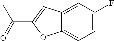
C1=C(F)C=C2C(=C1)OC(C(=O)C)=C2
